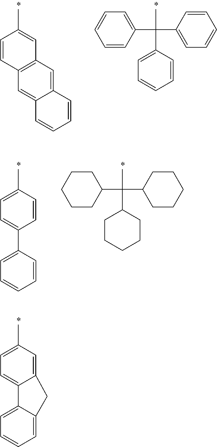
CC1=CC=C2C(=C1)CC1=CC=CC=C21.CC1=CC2=C(C=C1)C=C1C(=C2)C=CC=C1.CC(C1=CC=CC=C1)(C1=CC=CC=C1)C1=CC=CC=C1.CC1=CC=C(C2=CC=CC=C2)C=C1.CC(C1CCCCC1)(C1CCCCC1)C1CCCCC1
